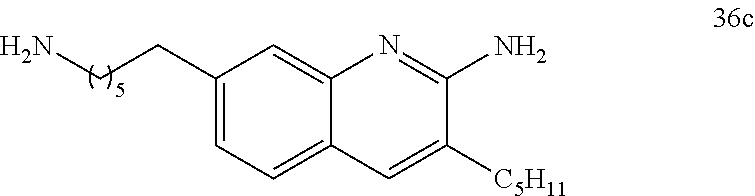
C1(CCN)=CC=C2C(=C1)N=C(N)C([C5H11])=C2
